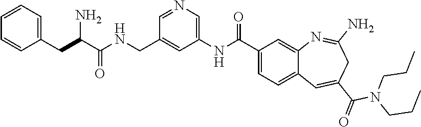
C1=CC=C(CC(C(NCC2=CC(NC(C3=CC=C4C(=C3)N=C(N)CC(C(=O)N(CCC)CCC)=C4)=O)=CN=C2)=O)N)C=C1
